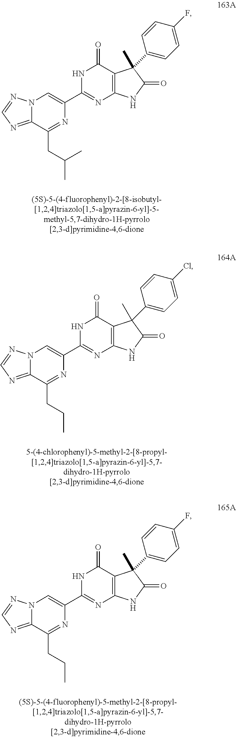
C12=NC=NN1C=C(C1=NC3=C(C(=O)N1)C(C1=CC=C(F)C=C1)(C)C(=O)N3)N=C2CC(C)C.C12=NC=NN1C=C(C1=NC3=C(C(=O)N1)C(C1=CC=C(Cl)C=C1)(C)C(=O)N3)N=C2CCC.C12=NC=NN1C=C(C1=NC3=C(C(=O)N1)C(C1=CC=C(F)C=C1)(C)C(=O)N3)N=C2CCC
